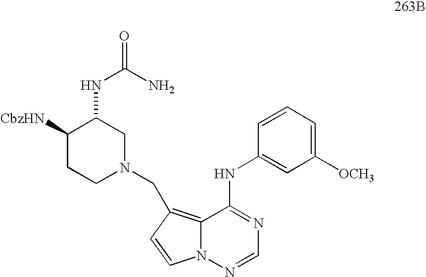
C1=NN2C(=C(CN3CC(NC(=O)N)C([CbzHN])CC3)C=C2)C(NC2=CC([OCH3])=CC=C2)=N1
